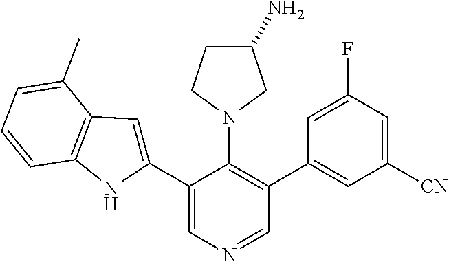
C1(C)=CC=CC2=C1C=C(C1=CN=CC(C3=CC([CN])=CC(F)=C3)=C1N1CC(N)CC1)N2
